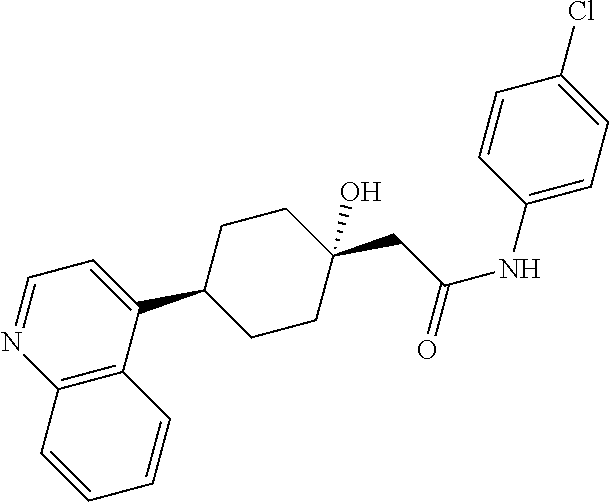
C12=C(C(C3CCC(CC(NC4=CC=C(Cl)C=C4)=O)(O)CC3)=CC=N1)C=CC=C2
